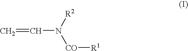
C=CN([R2])[CO][R1]
